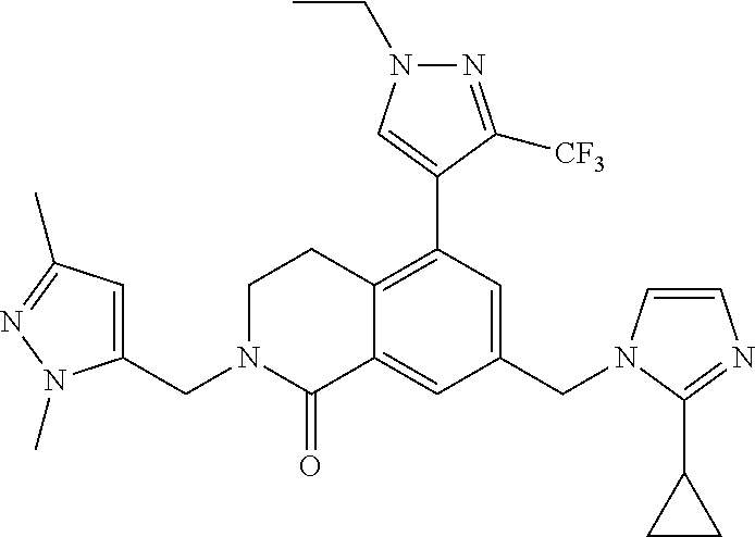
C1(CN2C=CN=C2C2CC2)=CC(C2=CN(CC)N=C2[CF3])=C2C(=C1)C(=O)N(CC1=CC(C)=NN1C)CC2
